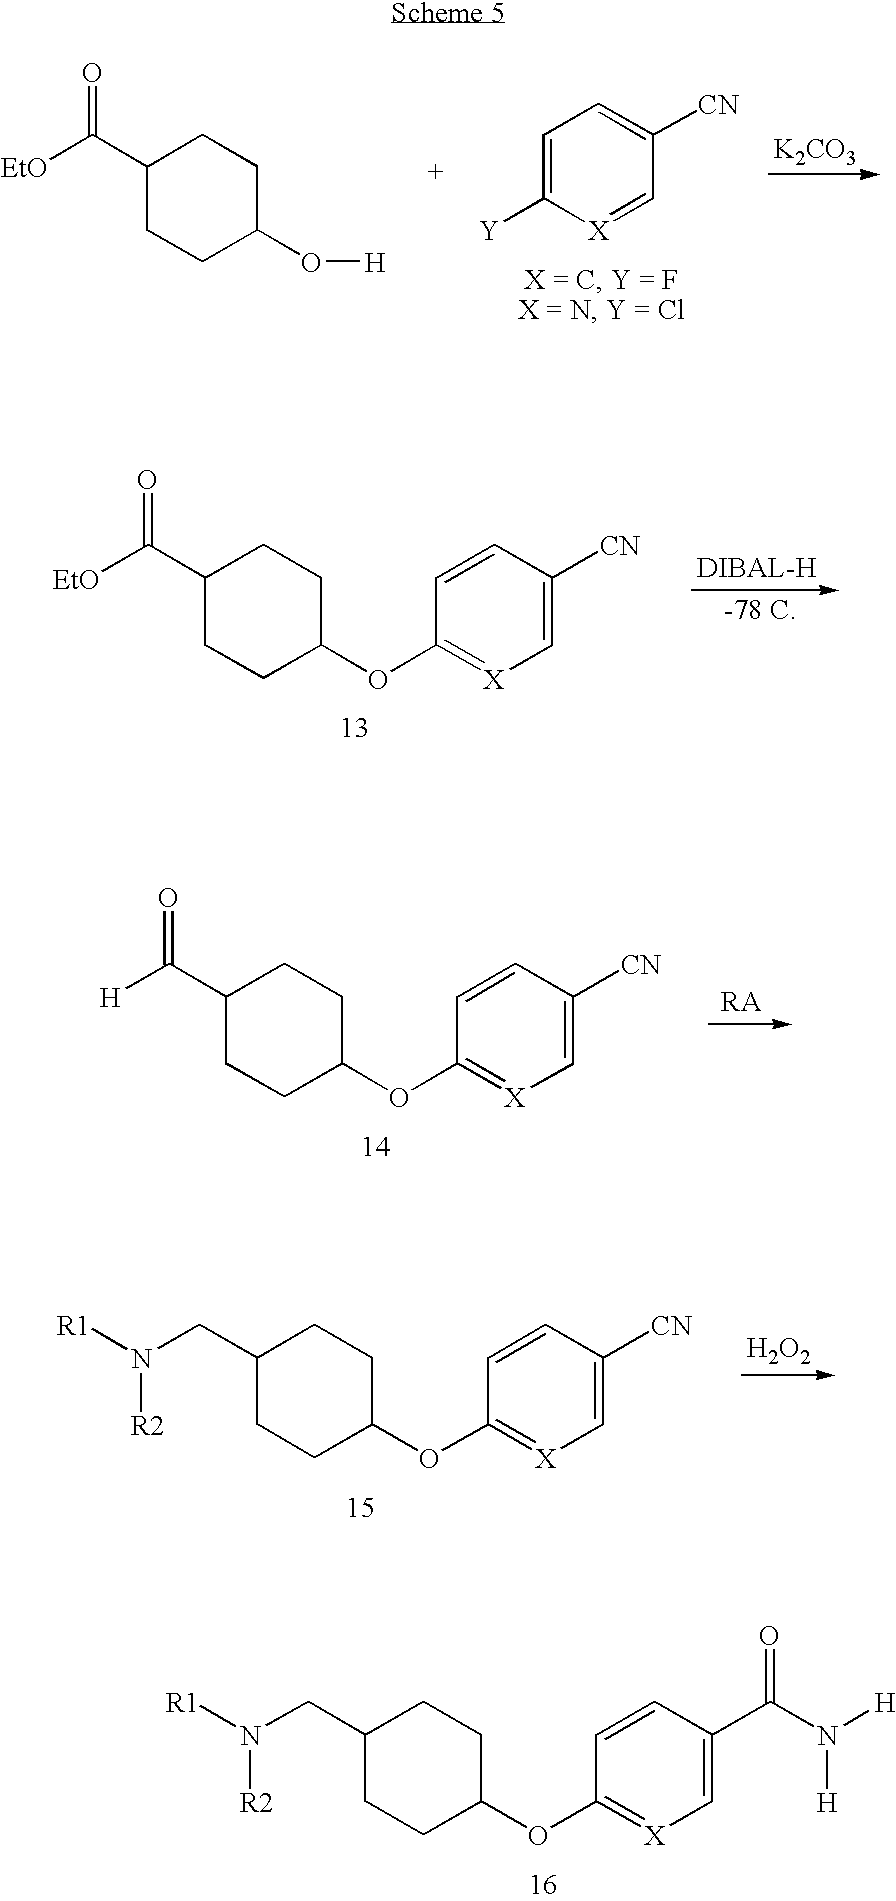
C1(CN([R2])[R1])CCC(OC2=[X]C=C(C(N([H])[H])=O)C=C2)CC1.C1(C([EtO])=O)CCC(OC2=[X]C=C([CN])C=C2)CC1.C1(C([H])=O)CCC(OC2=[X]C=C([CN])C=C2)CC1.C1(CN([R2])[R1])CCC(OC2=[X]C=C([CN])C=C2)CC1.[H2O2].[K2CO3].C1(C([EtO])=O)CCC(O[H])CC1.C1=C([Y])[X]=CC([CN])=C1
